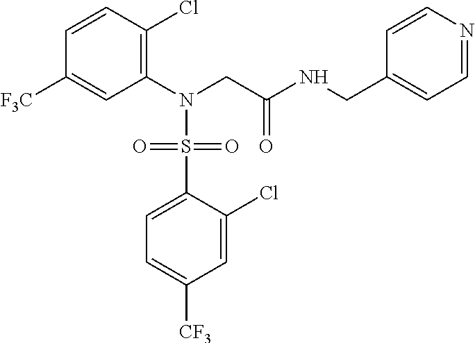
C1(N(CC(NCC2=CC=NC=C2)=O)S(C2=CC=C([CF3])C=C2Cl)(=O)=O)=C(Cl)C=CC([F3C])=C1
